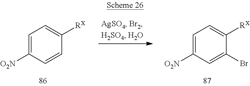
C1=C([O2N])C=CC([RX])=C1.C1=C([O2N])C=C(Br)C([RX])=C1
